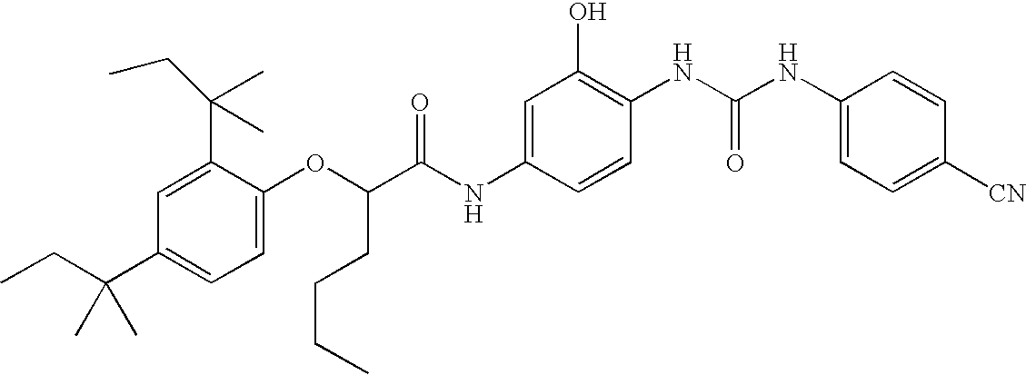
C1=C(OC(CCCC)C(NC2=CC(O)=C(NC(NC3=CC=C([CN])C=C3)=O)C=C2)=O)C(C(C)(C)CC)=CC(C(CC)(C)C)=C1
